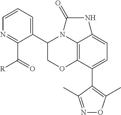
C1(C2=CC=CN=C2C([R])=O)COC2=C3N1C(=O)NC3=CC=C2C1=C(C)ON=C1C
